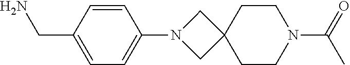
C1(CN)=CC=C(N2CC3(C2)CCN(C(=O)C)CC3)C=C1
